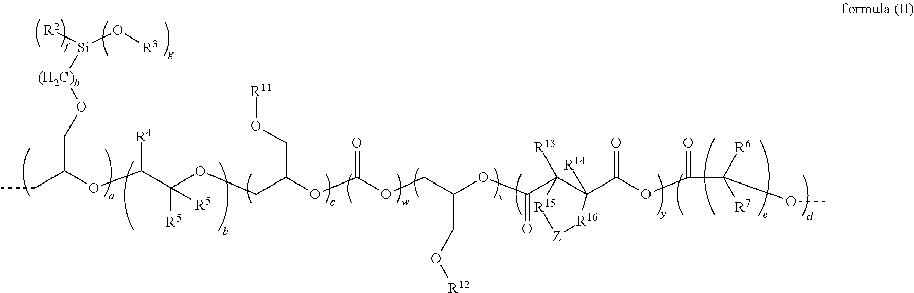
CCC(OC(C(OCC(OC(OCC(OC(C1([R13])C(C(OC(C(OC)([R6])[R7])=O)=O)([R14])[R16][Z][R15]1)=O)CO[R12])=O)CO[R11])([R5])[R5])[R4])CO[(H2C)h][Si](O[R3])[R2]
